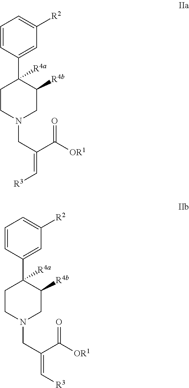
C1=CC(C2([R4a])CCN(CC(C([OR1])=O)=C[R3])CC2[R4b])=CC([R2])=C1.C1=CC(C2([R4a])CCN(CC(C([OR1])=O)=C[R3])CC2[R4b])=CC([R2])=C1
